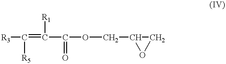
[R3]C(=C(C(OCC1OC1)=O)[R1])[R5]
